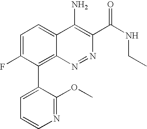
C1=C(C2=C3C(=CC=C2F)C(N)=C(C(NCC)=O)N=N3)C(OC)=NC=C1
